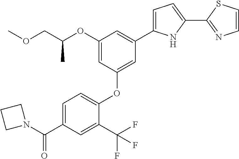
C1=C(C(N2CCC2)=O)C=C(C(F)(F)F)C(OC2=CC(C3=CC=C(C4=NC=CS4)N3)=CC(OC(COC)C)=C2)=C1
